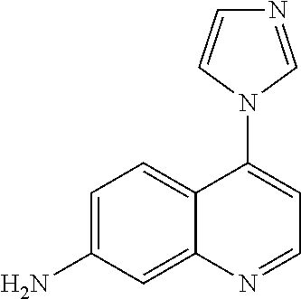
C1=C(N)C=C2C(=C1)C(N1C=NC=C1)=CC=N2
